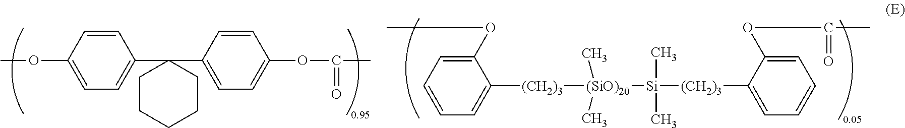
C1=CC(OC)=CC=C1C1(C2=CC=C(OC(C)=O)C=C2)CCCCC1.C1(OC)=CC=CC=C1[(CH2)3][(SiO)20]([Si]([(CH2)3]C1=CC=CC=C1OC(=O)C)(C)C)(C)C
